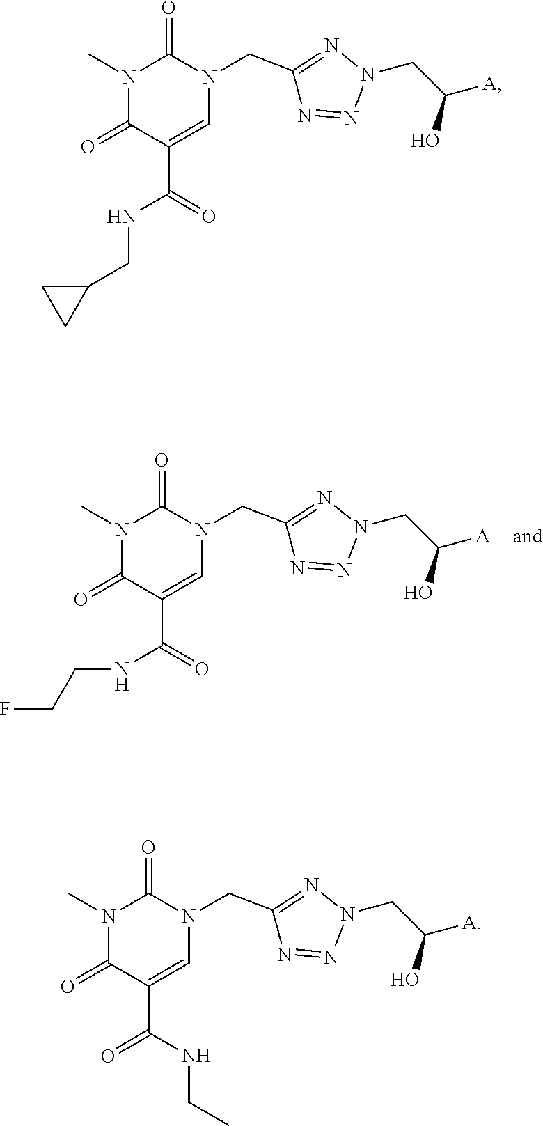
N1(C)C(=O)C(C(NCCF)=O)=CN(CC2=NN(CC([A])O)N=N2)C1=O.N1(C)C(=O)C(C(NCC2CC2)=O)=CN(CC2=NN(CC([A])O)N=N2)C1=O.N1(C)C(=O)C(C(=O)NCC)=CN(CC2=NN(CC([A])O)N=N2)C1=O
